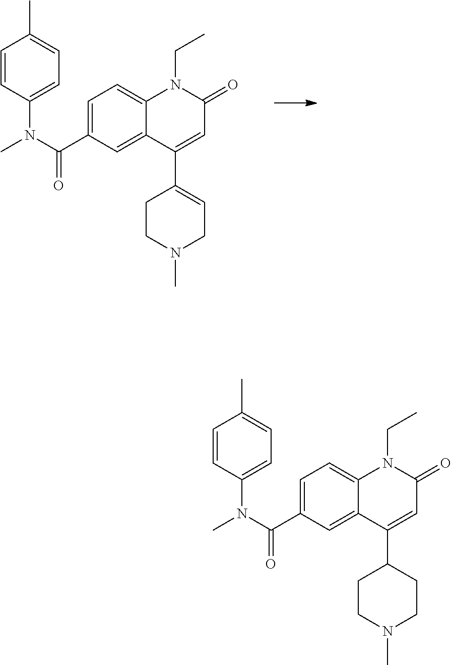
C1=C(C(N(C)C2=CC=C(C)C=C2)=O)C=C2C(=C1)N(CC)C(=O)C=C2C1=CCN(C)CC1.C1=C(C(N(C)C2=CC=C(C)C=C2)=O)C=C2C(=C1)N(CC)C(=O)C=C2C1CCN(C)CC1
